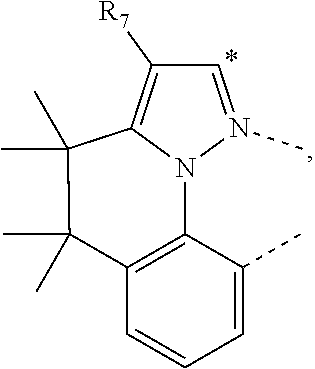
C1(C)=CC=CC2=C1N1N(C)=CC([R7])=C1C(C)(C)C2(C)C
